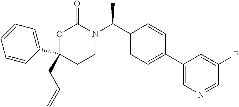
C1(CC=C)(C2=CC=CC=C2)CCN(C(C2=CC=C(C3=CN=CC(F)=C3)C=C2)C)C(=O)O1
